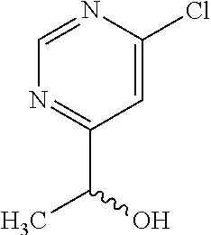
N1=C(C(O)C)C=C(Cl)N=C1
